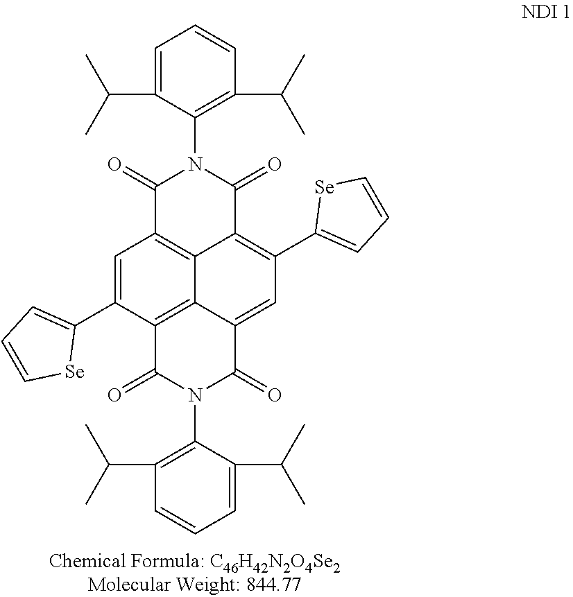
C1=C(C2=CC=C[Se]2)C2=C3C4=C1C(=O)N(C1=C(C(C)C)C=CC=C1C(C)C)C(=O)C4=C(C1=CC=C[Se]1)C=C3C(=O)N(C1=C(C(C)C)C=CC=C1C(C)C)C2=O
